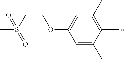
C1=C(C)C(C)=C(C)C=C1OCCS(C)(=O)=O
